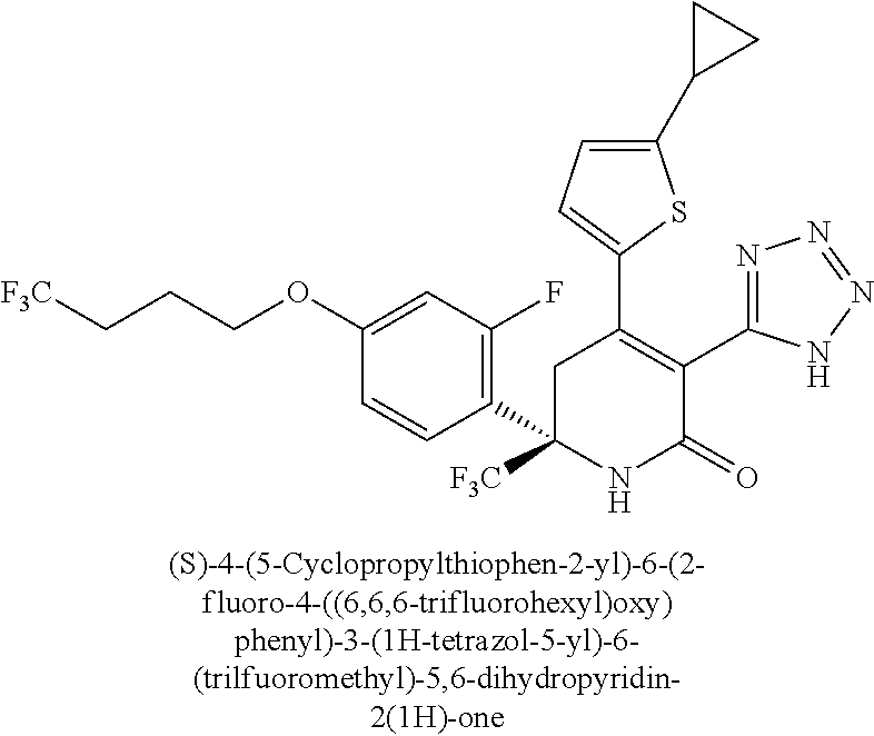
C1(C2CC2)=CC=C(C2=C(C3=NN=NN3)C(=O)NC(C3=C(F)C=C(OCCC[F3C])C=C3)([F3C])C2)S1
